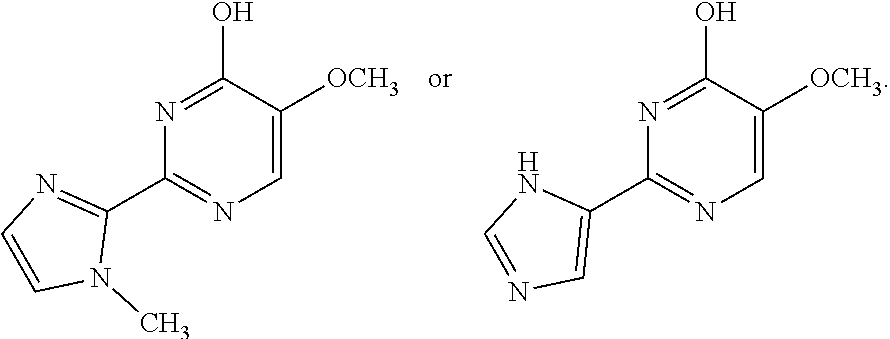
C1=C([OCH3])C(O)=NC(C2=NC=CN2C)=N1.C1=C([OCH3])C(O)=NC(C2=CN=CN2)=N1
